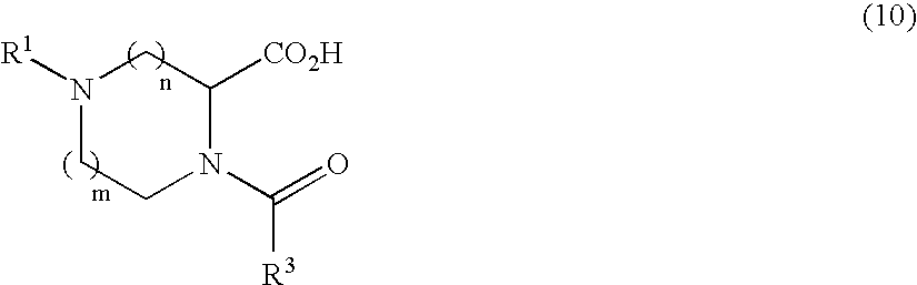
[R1]N1CC([CO2H])N(C(=O)[R3])CC1
